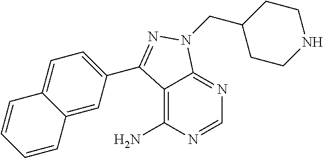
C1=NC(N)=C2C(=N1)N(CC1CCNCC1)N=C2C1=CC=C2C(=C1)C=CC=C2
